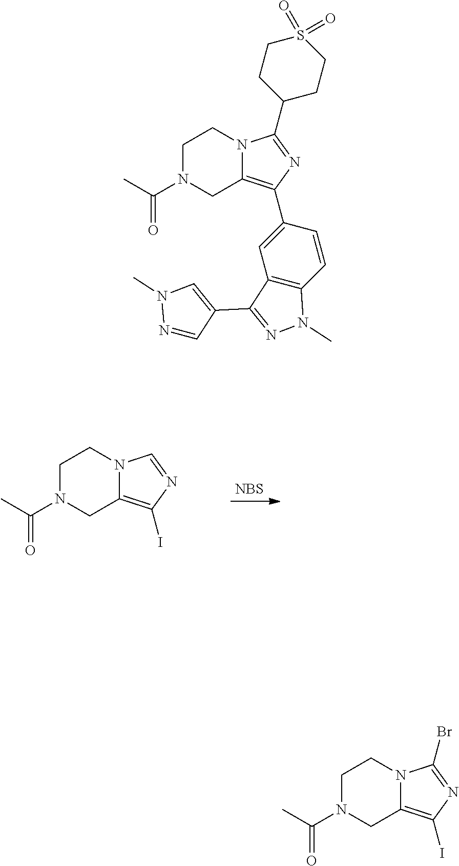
[NBS].C1N(C(=O)C)CC2=C(I)N=CN2C1.C1N(C(=O)C)CC2=C(I)N=C(Br)N2C1.C1(C2=C3N(C(C4CCS(=O)(=O)CC4)=N2)CCN(C(=O)C)C3)=CC2=C(C=C1)N(C)N=C2C1=CN(C)N=C1
